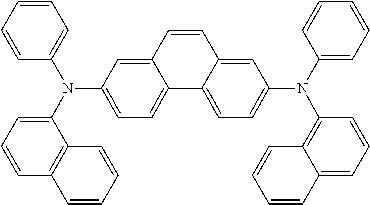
C1=CC=CC(N(C2=CC=CC3=C2C=CC=C3)C2=CC=C3C(=C2)C=CC2=CC(N(C4=CC=CC=C4)C4=C5C(=CC=C4)C=CC=C5)=CC=C32)=C1
